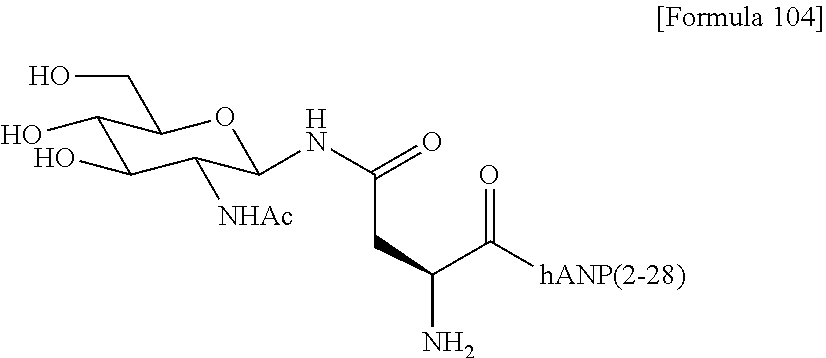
C1(O)C(O)C([NHAc])C(NC(CC(C([hANP(2-28)])=O)N)=O)OC1CO
